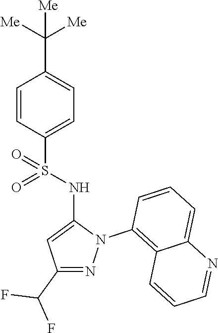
C1=CC(S(NC2=CC(C(F)F)=NN2C2=C3C(=CC=C2)N=CC=C3)(=O)=O)=CC=C1C([Me])([Me])[Me]
